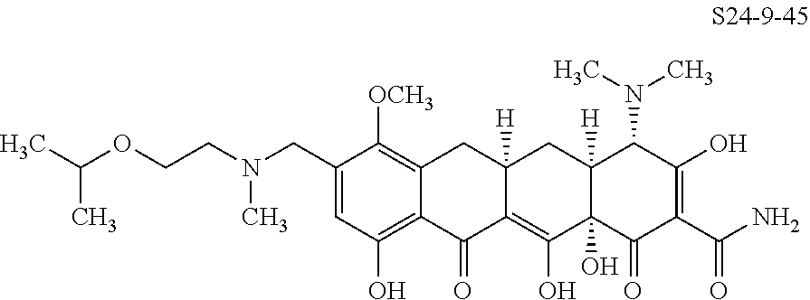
C1=C(CN(CCOC(C)C)C)C([OCH3])=C2C(=C1O)C(=O)C1=C(O)C3(O)C([H])(CC1([H])C2)C(N(C)C)C(O)=C(C(N)=O)C3=O
